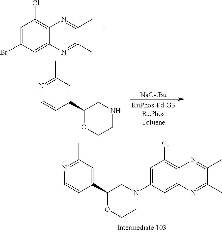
C1=C(N2CCOC(C3=CC(C)=NC=C3)C2)C=C2C(=C1Cl)N=C(C)C(C)=N2.C1=C(Br)C=C2C(=C1Cl)N=C(C)C(C)=N2.[NaO-tBu].N1=C(C)C=C(C2OCCNC2)C=C1
